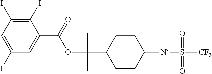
O(C(C)(C)C1CCC([N-]S(=O)(=O)[CF3])CC1)C(C1=CC(I)=CC(I)=C1I)=O
